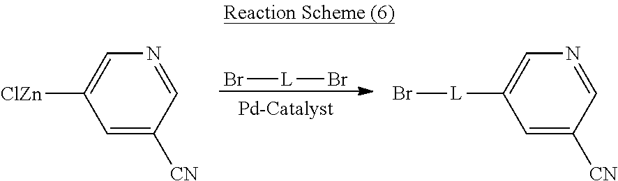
Br[L]Br.C1=NC=C([ClZn])C=C1[CN].C1=NC=C([L]Br)C=C1[CN]
